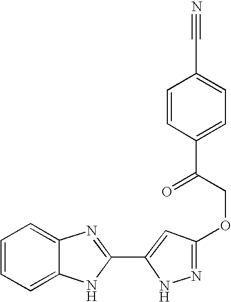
C1=C2C(=CC=C1)N=C(C1=CC(OCC(C3=CC=C(C#N)C=C3)=O)=NN1)N2
